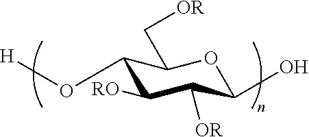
C1([RO])C([OR])C(O)OC(C[OR])C1O[H]
